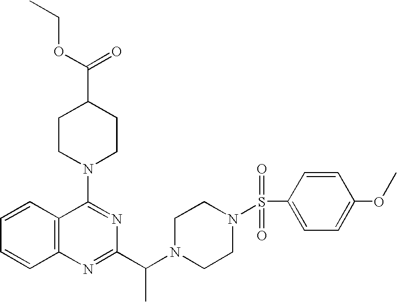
C1=CC2=C(C=C1)N=C(C(N1CCN(S(C3=CC=C(OC)C=C3)(=O)=O)CC1)C)N=C2N1CCC(C(OCC)=O)CC1
